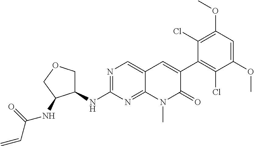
N1=C(NC2COCC2NC(C=C)=O)N=C2C(=C1)C=C(C1=C(Cl)C(OC)=CC(OC)=C1Cl)C(=O)N2C
